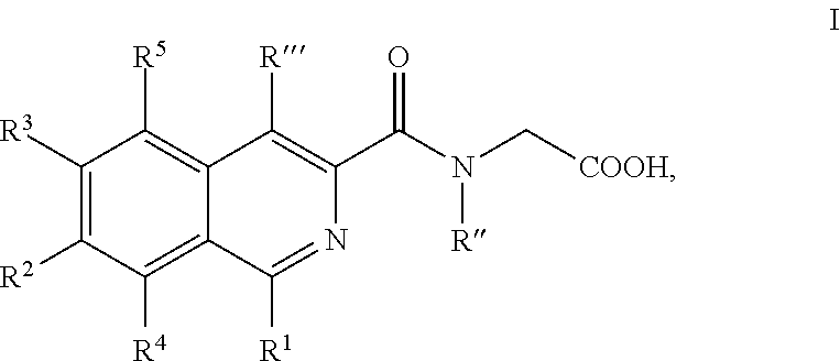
C1([R2])=C([R3])C([R5])=C2C(=C1[R4])C([R1])=NC(C(N(C[COOH])[R])=O)=C2[R]
